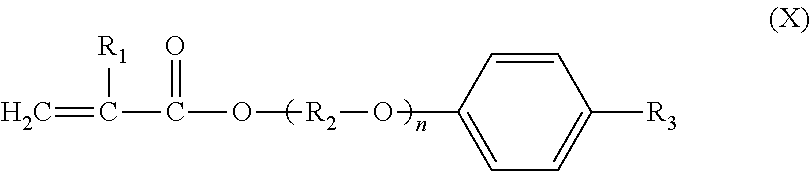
C=C(C(=O)O[R2]OC1=CC=C([R3])C=C1)[R1]
